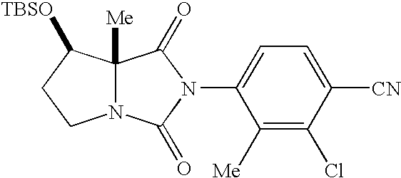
C1(N2C(=O)N3C([Me])(C2=O)C([TBSO])CC3)=CC=C([CN])C(Cl)=C1[Me]
